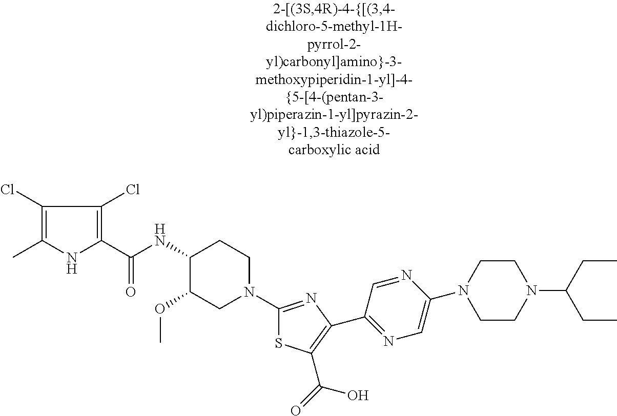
C1(Cl)=C(C)NC(C(NC2C(OC)CN(C3=NC(C4=NC=C(N5CCN(C(CC)CC)CC5)N=C4)=C(C(=O)O)S3)CC2)=O)=C1Cl
